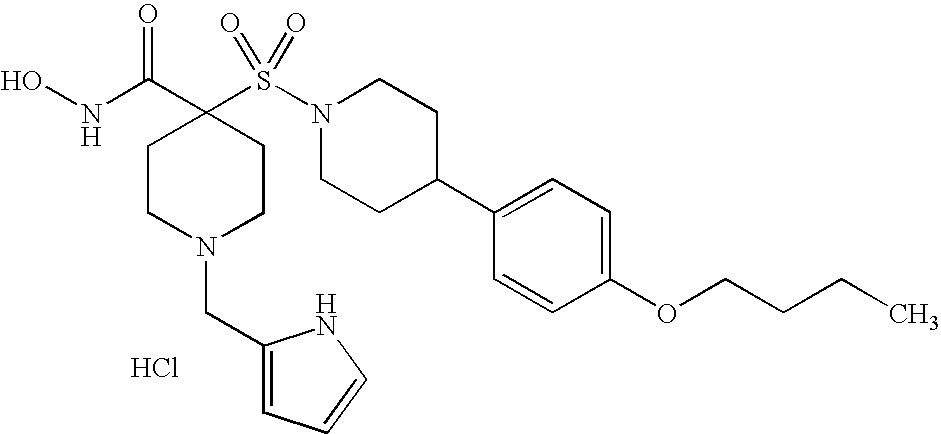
ONC(C1(S(N2CCC(C3=CC=C(OCCCC)C=C3)CC2)(=O)=O)CCN(CC2=CC=CN2)CC1)=O.Cl
